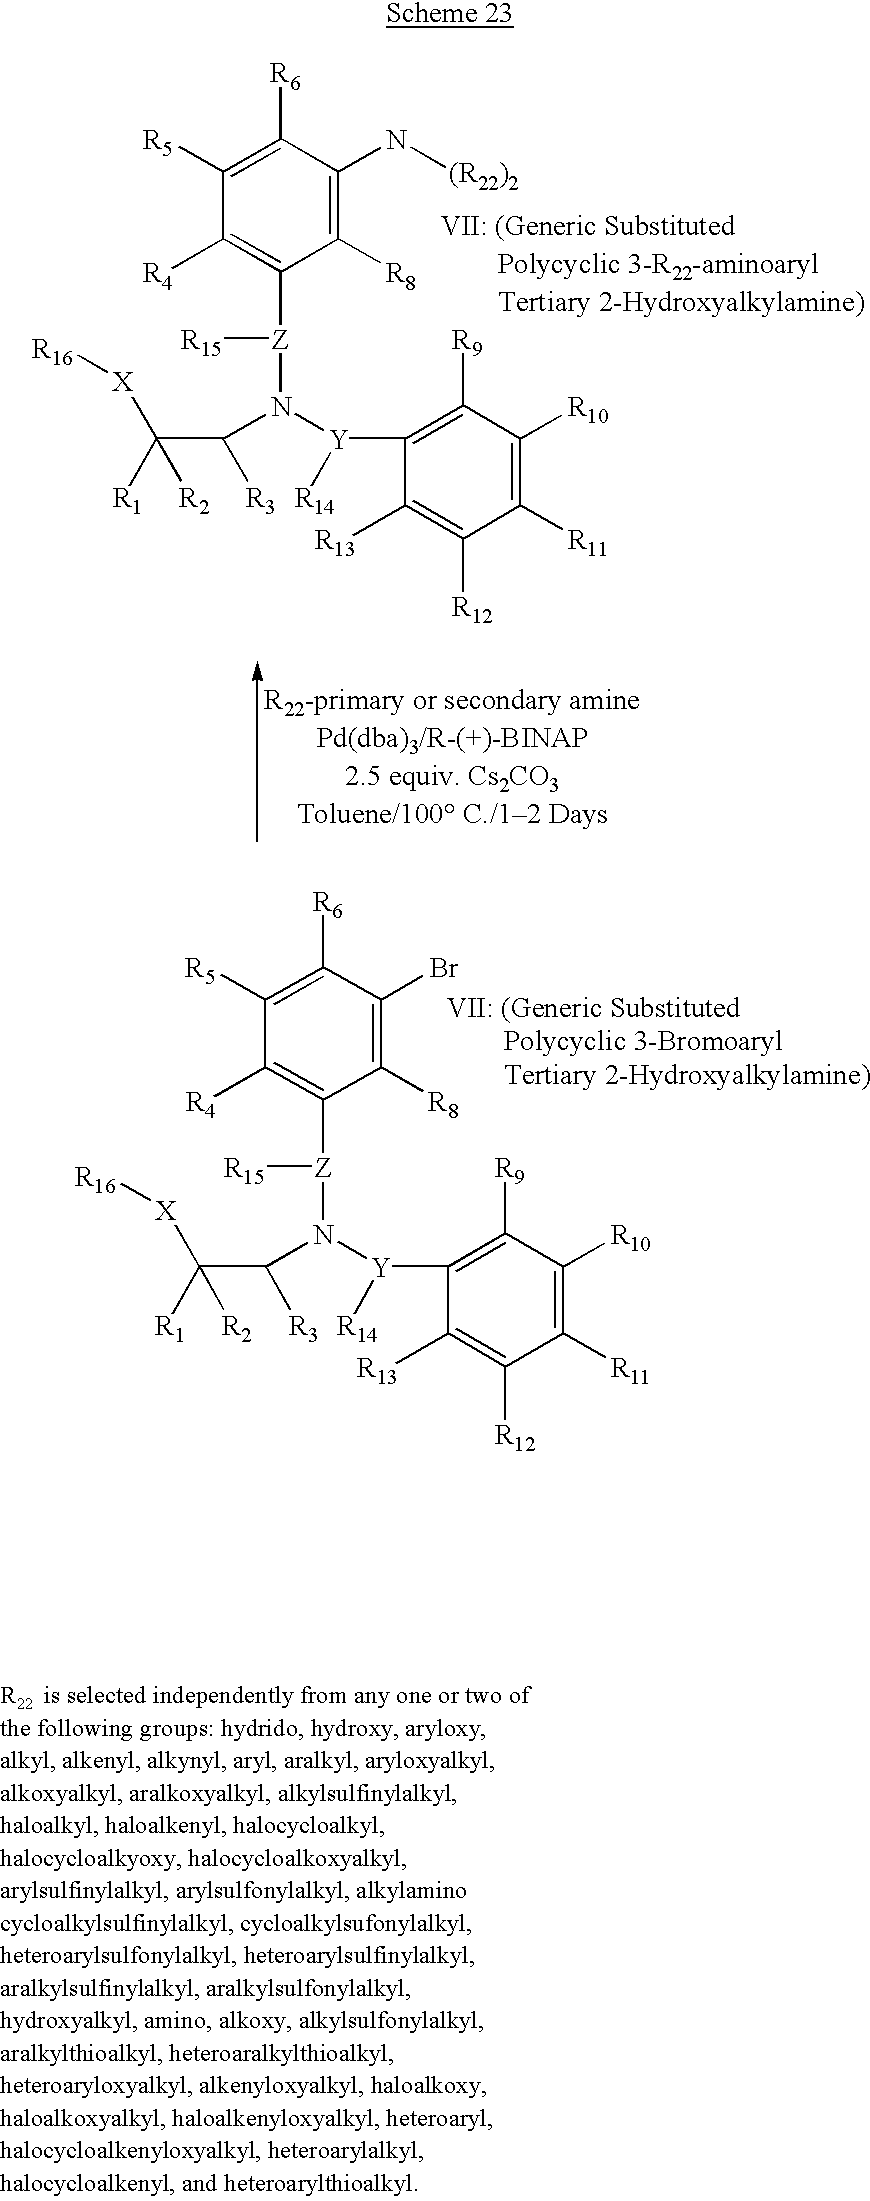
C1([R5])=C([R6])C(N[(R22)2])=C([R8])C([Z]([R15])N([Y](C2=C([R9])C([R10])=C([R11])C([R12])=C2[R13])[R14])C([R3])C([R2])([R1])[X][R16])=C1[R4].C1([R5])=C([R6])C(Br)=C([R8])C([Z]([R15])N([Y](C2=C([R9])C([R10])=C([R11])C([R12])=C2[R13])[R14])C([R3])C([R2])([R1])[X][R16])=C1[R4]
